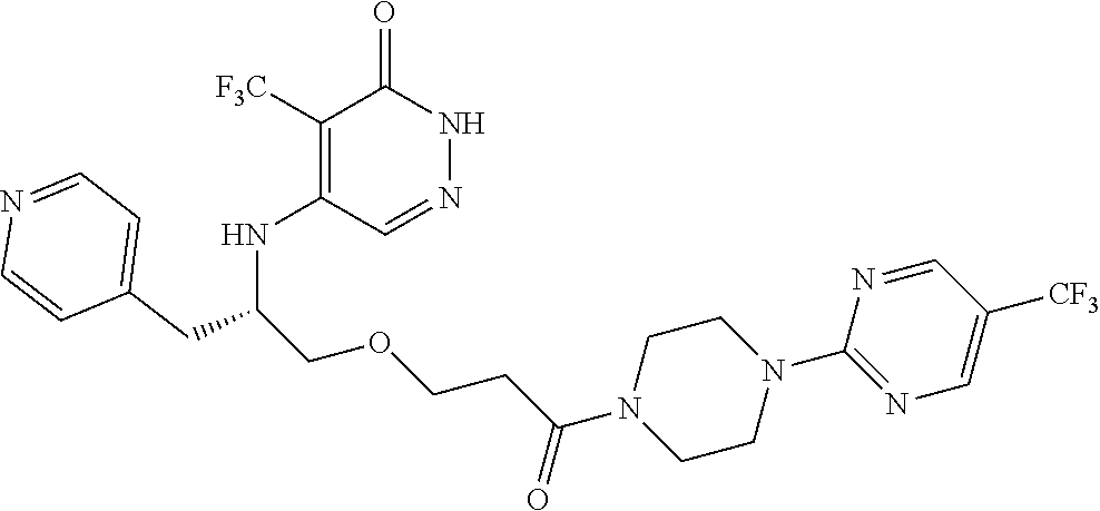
C1([F3C])=C(NC(COCCC(N2CCN(C3=NC=C([CF3])C=N3)CC2)=O)CC2=CC=NC=C2)C=NNC1=O
